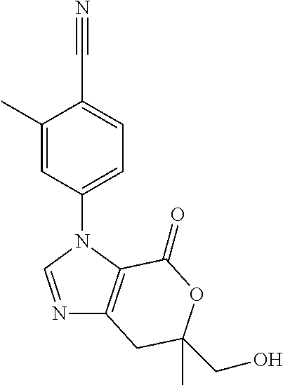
N1=CN(C2=CC=C(C#N)C(C)=C2)C2=C1CC(CO)(C)OC2=O
